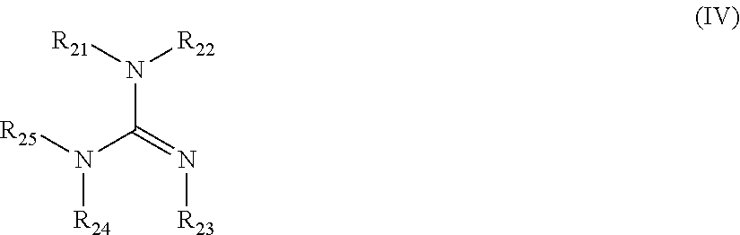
N(C(=N[R23])N([R25])[R24])([R21])[R22]
